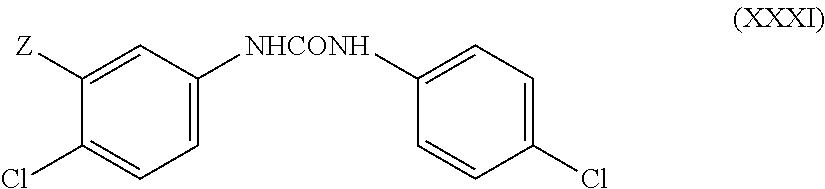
C1=C([NHCONH]C2=CC=C(Cl)C=C2)C=C([Z])C(Cl)=C1
